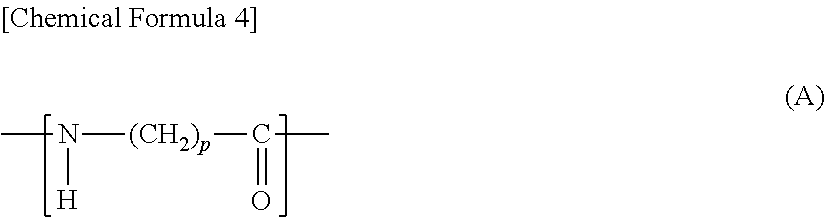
CN([H])[(CH2)p]C(C)=O
